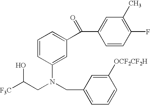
[F3C]C(CN(CC1=CC=CC([OCF2CF2H])=C1)C1=CC(C(C2=CC(C)=C(F)C=C2)=O)=CC=C1)O
